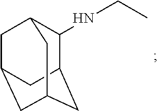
N(CC)C1C2CC3CC(CC1C3)C2
